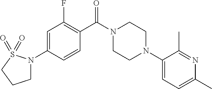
C1=C(N2CCCS2(=O)=O)C=CC(C(N2CCN(C3=CC=C(C)N=C3C)CC2)=O)=C1F
